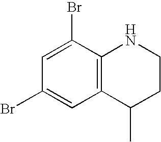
C1(Br)=CC(Br)=CC2=C1NCCC2C
